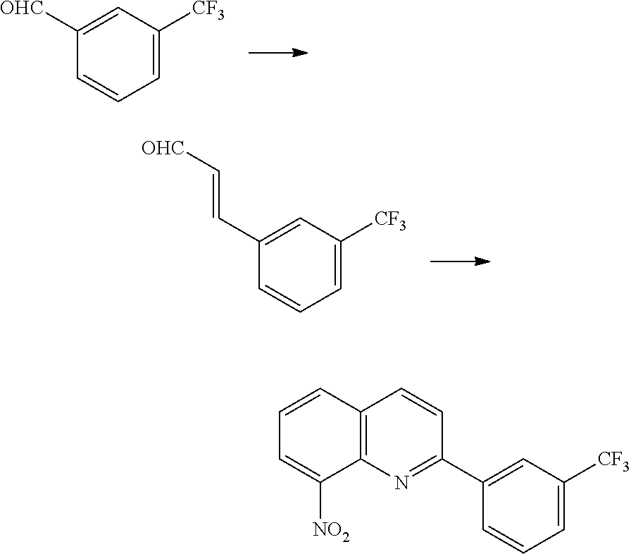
C1=C([CF3])C=C([OHC])C=C1.C1=C([CF3])C=C(C=C[OHC])C=C1.C12=C(N=C(C3=CC([CF3])=CC=C3)C=C1)C([NO2])=CC=C2
